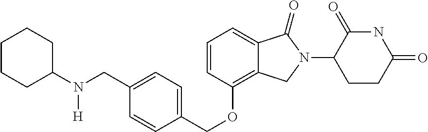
C1=CC(OCC2=CC=C(CN([H])C3CCCCC3)C=C2)=C2C(=C1)C(=O)N(C1CCC(=O)NC1=O)C2
